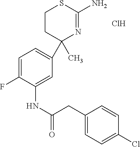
C1=C(F)C(NC(=O)CC2=CC=C(Cl)C=C2)=CC(C2(C)N=C(N)SCC2)=C1.Cl
